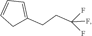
C1C(CCC(F)(F)F)=CC=C1
